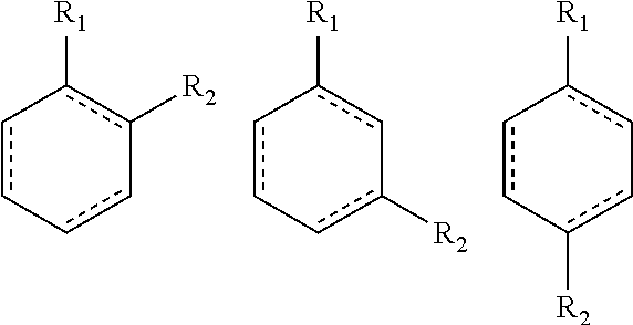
c1c-cc-c([R2])c-1[R1].c1c-cc([R2])-cc-1[R1].c1c-c([R2])c-cc-1[R1]
